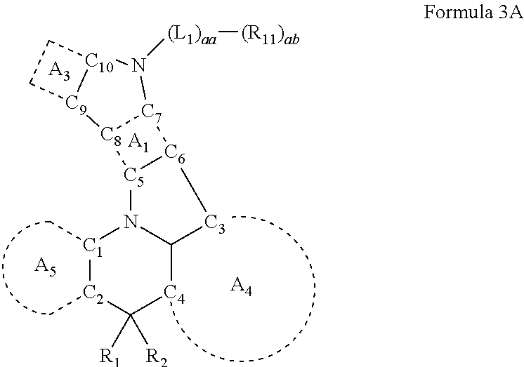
[C1]1(C)[C2](C)C([R1])([R2])[C4]C2N1[C5]1[C6]([C3]2)[C7]2[C8]1[C9]1[C10](N2[(L1)aa][(R11)ab])CC1.[A5].[A4].[A1].[A3]
